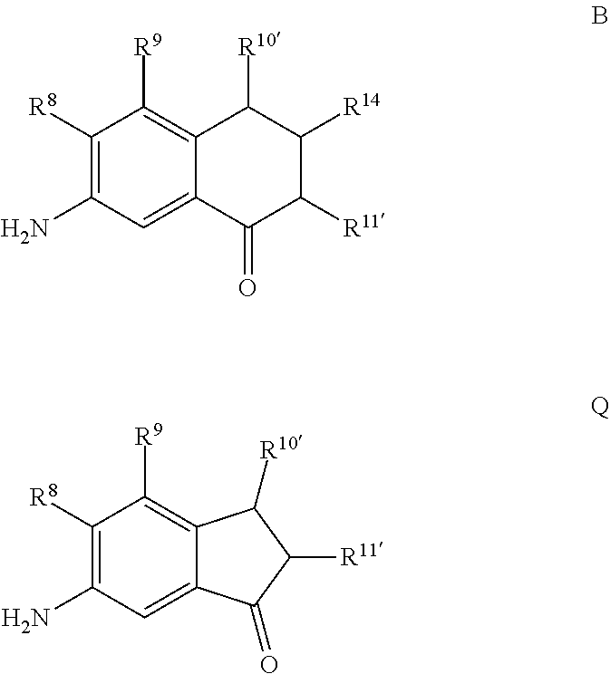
C12=C([R9])C([R8])=C(N)C=C1C(=O)C([R11])C([R14])C2[R10].C12=C([R9])C([R8])=C(N)C=C1C(=O)C([R11])C2[R10]
